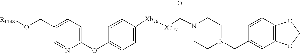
[R1148]OCC1=CC=C(OC2=CC=C([Xb76][Xb77]C(=O)N3CCN(CC4=CC5=C(C=C4)OCO5)CC3)C=C2)N=C1
